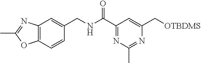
C12=C(C=CC(CNC(C3=NC(C)=NC(C[OTBDMS])=C3)=O)=C1)OC(C)=N2
